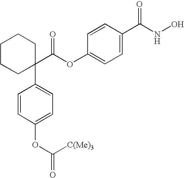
C1CCC(C(OC2=CC=C(C(NO)=O)C=C2)=O)(C2=CC=C(OC([C(Me)3])=O)C=C2)CC1
